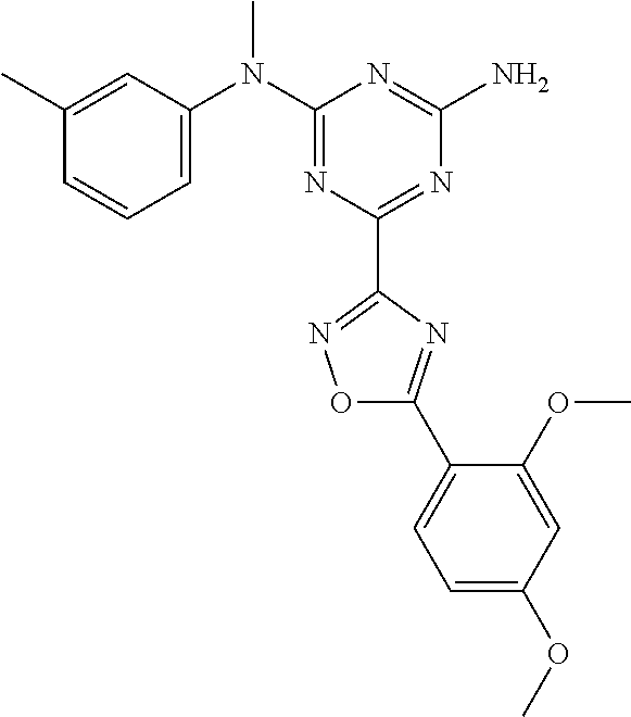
C1(C)=CC(N(C2=NC(C3=NOC(C4=CC=C(OC)C=C4OC)=N3)=NC(N)=N2)C)=CC=C1
